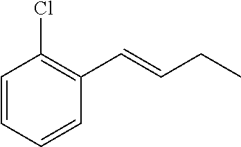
C1=CC=CC(C=CCC)=C1Cl
